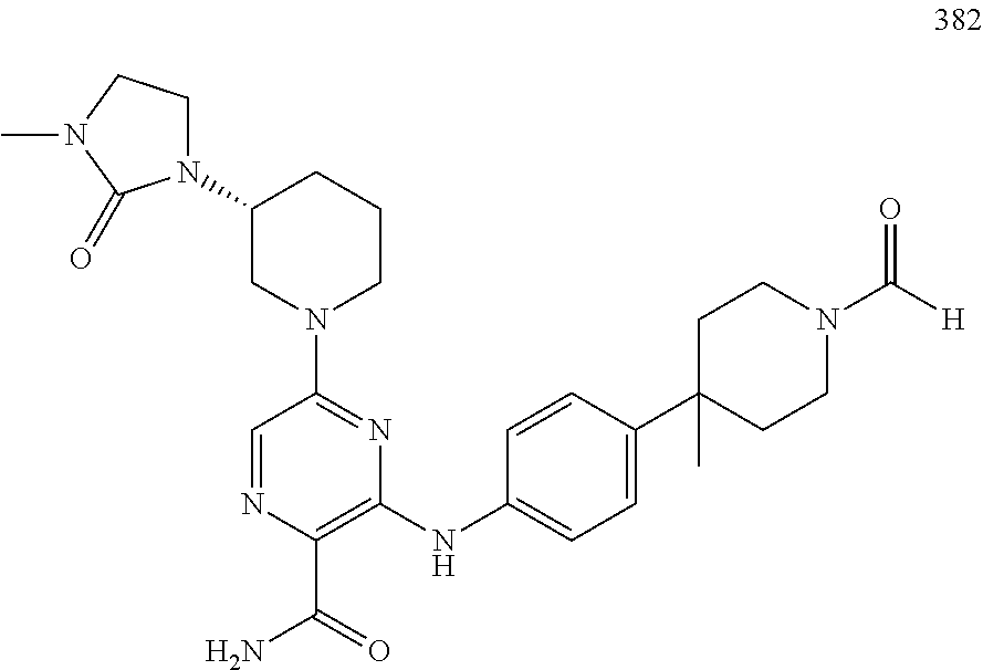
C1(NC2=CC=C(C3(C)CCN(C([H])=O)CC3)C=C2)=C(C(=O)N)N=CC(N2CCCC(N3CCN(C)C3=O)C2)=N1
